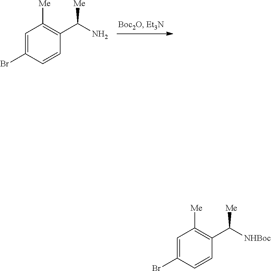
[NHBoc]C(C1=C([Me])C=C(Br)C=C1)[Me].NC(C1=C([Me])C=C(Br)C=C1)[Me]
